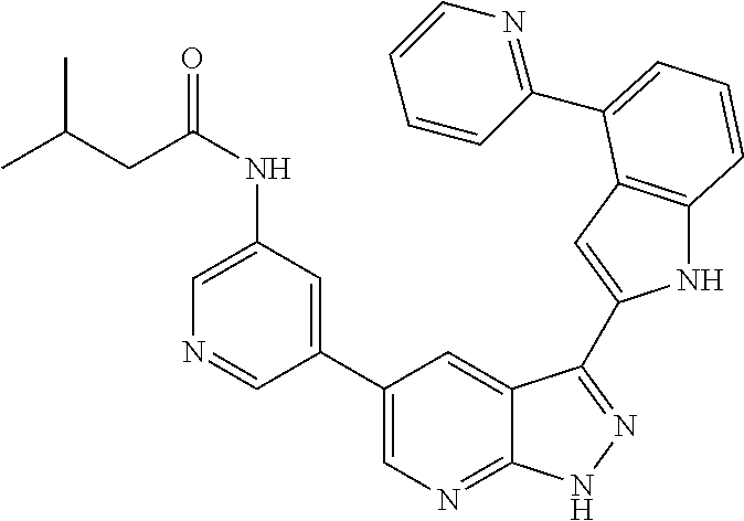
C1(C2=CN=C3C(=C2)C(C2=CC4=C(N2)C=CC=C4C2=NC=CC=C2)=NN3)=CC(NC(=O)CC(C)C)=CN=C1
